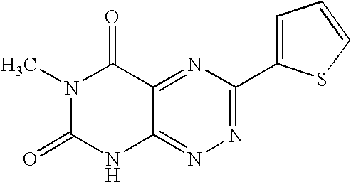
N1(C)C(=O)NC2=NN=C(C3=CC=CS3)N=C2C1=O
